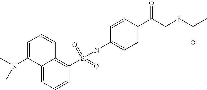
C1=C(C(CSC(C)=O)=O)C=CC(NS(=O)(C2=C3C(=CC=C2)C(N(C)C)=CC=C3)=O)=C1
